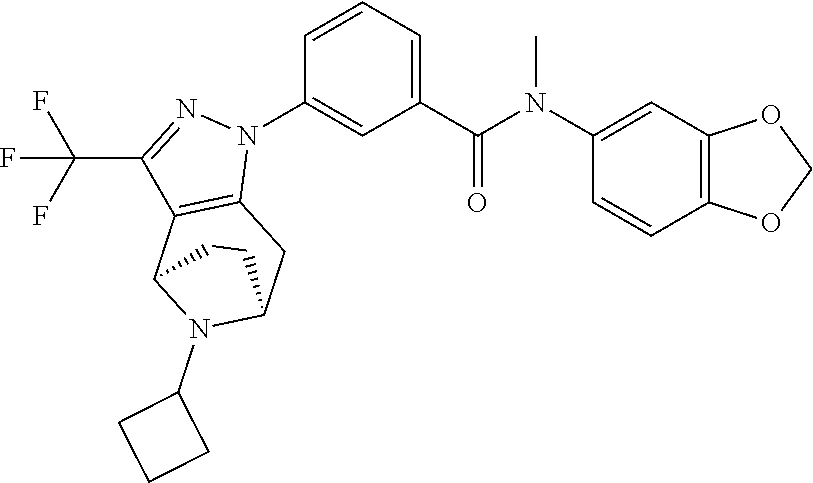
C1(N(C(C2=CC=CC(N3C4=C(C(C(F)(F)F)=N3)C3N(C5CCC5)C(C4)CC3)=C2)=O)C)=CC2=C(C=C1)OCO2
